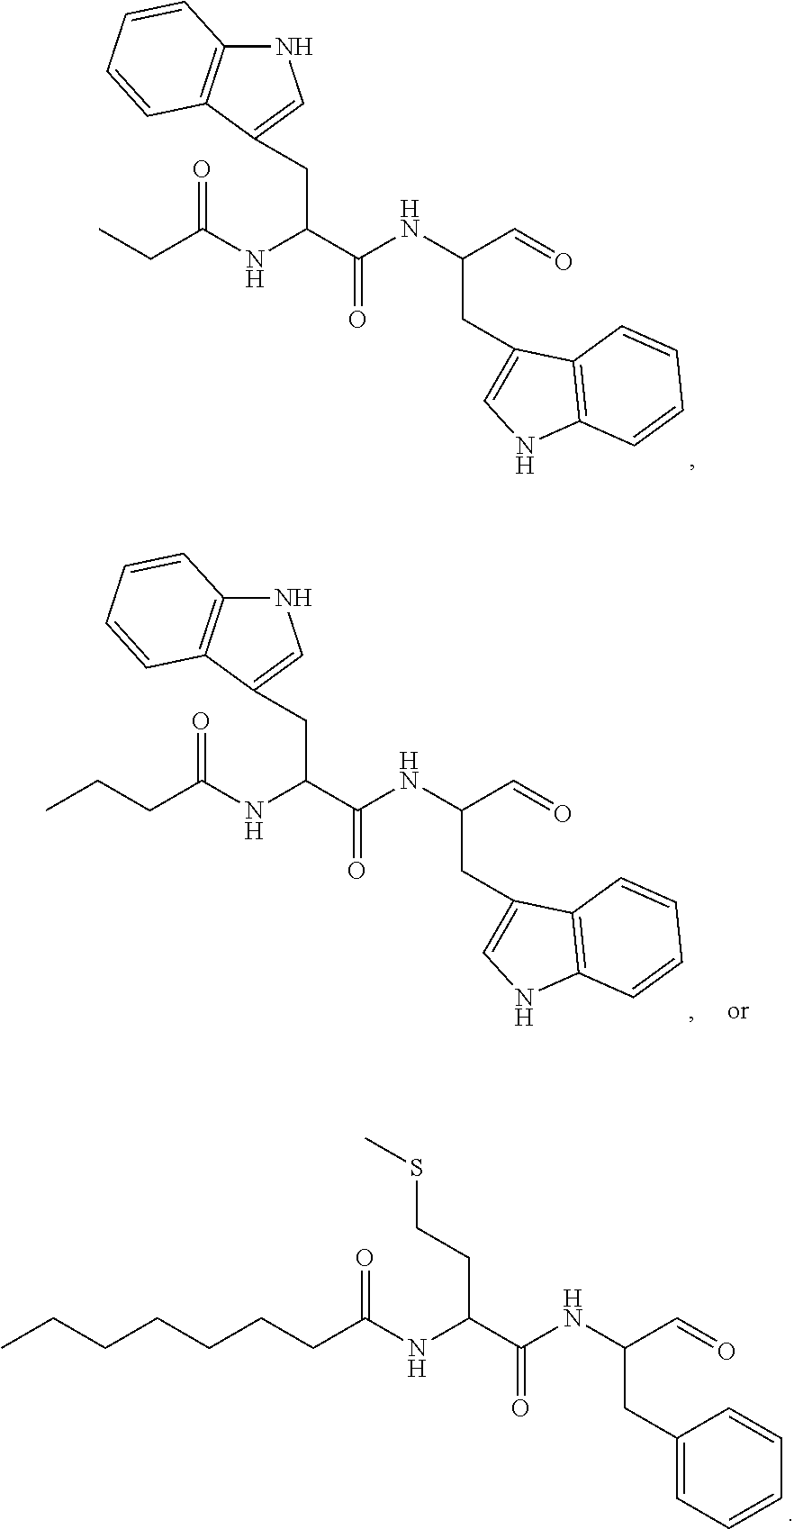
C12=C(C(CC(C(NC(C=O)CC3=CNC4=C3C=CC=C4)=O)NC(CC)=O)=CN1)C=CC=C2.C12=C(C(CC(C(NC(C=O)CC3=CNC4=C3C=CC=C4)=O)NC(CCC)=O)=CN1)C=CC=C2.C(C(C(NC(C=O)CC1=CC=CC=C1)=O)NC(CCCCCCC)=O)CSC
